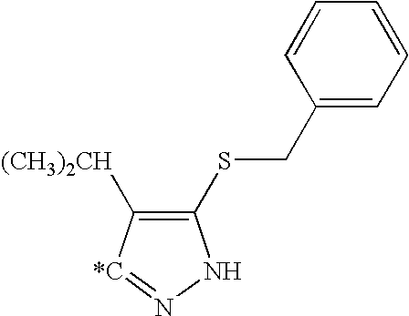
C1(SCC2=CC=CC=C2)=C([(CH3)2CH])[*C]=NN1
